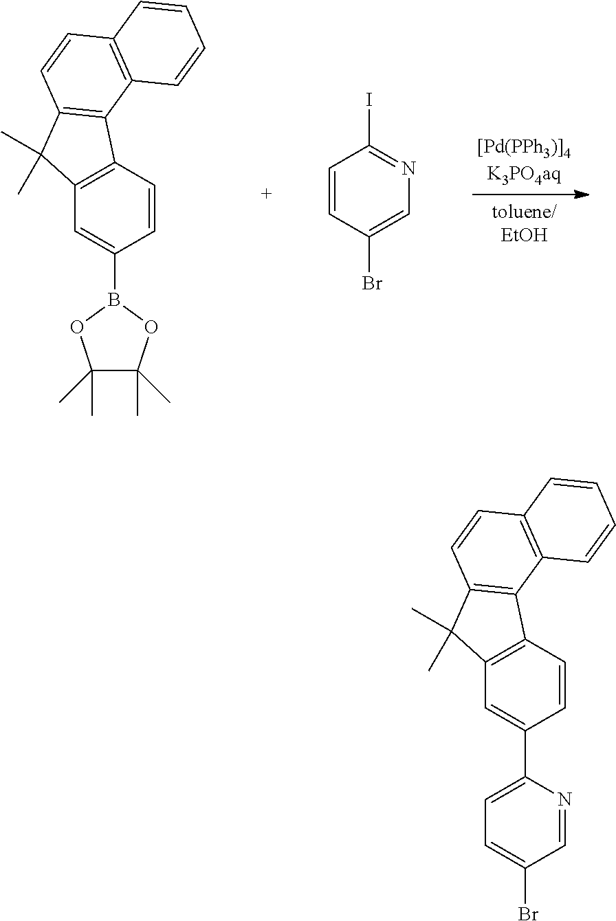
C1=CC2=C(C=C1B1OC(C)(C)C(C)(C)O1)C(C)(C)C1=C2C2=C(C=C1)C=CC=C2.C1=CC(Br)=CN=C1I.C1=CC2=C(C=C1C1=CC=C(Br)C=N1)C(C)(C)C1=C2C2=C(C=C1)C=CC=C2
